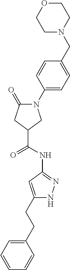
C1(CCC2=CC(NC(C3CN(C4=CC=C(CN5CCOCC5)C=C4)C(=O)C3)=O)=NN2)=CC=CC=C1
